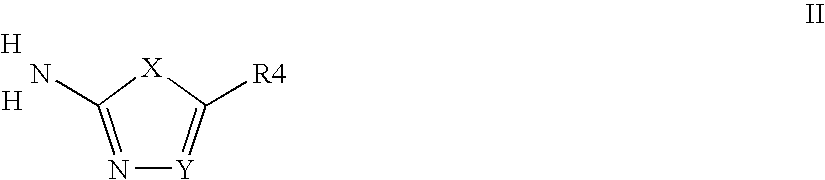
[X]1C(N)=N[Y]=C1[R4].[H].[H]
